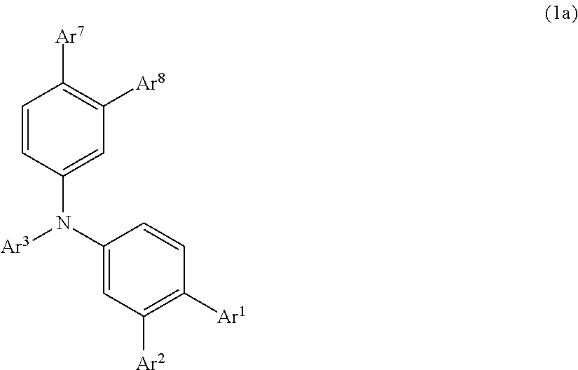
C1(N(C2=CC([Ar2])=C([Ar1])C=C2)[Ar3])=CC([Ar8])=C([Ar7])C=C1
